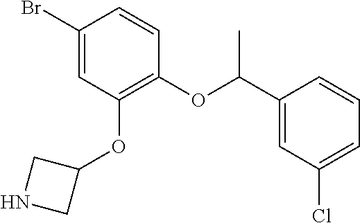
C1(Br)=CC(OC2CNC2)=C(OC(C2=CC(Cl)=CC=C2)C)C=C1
